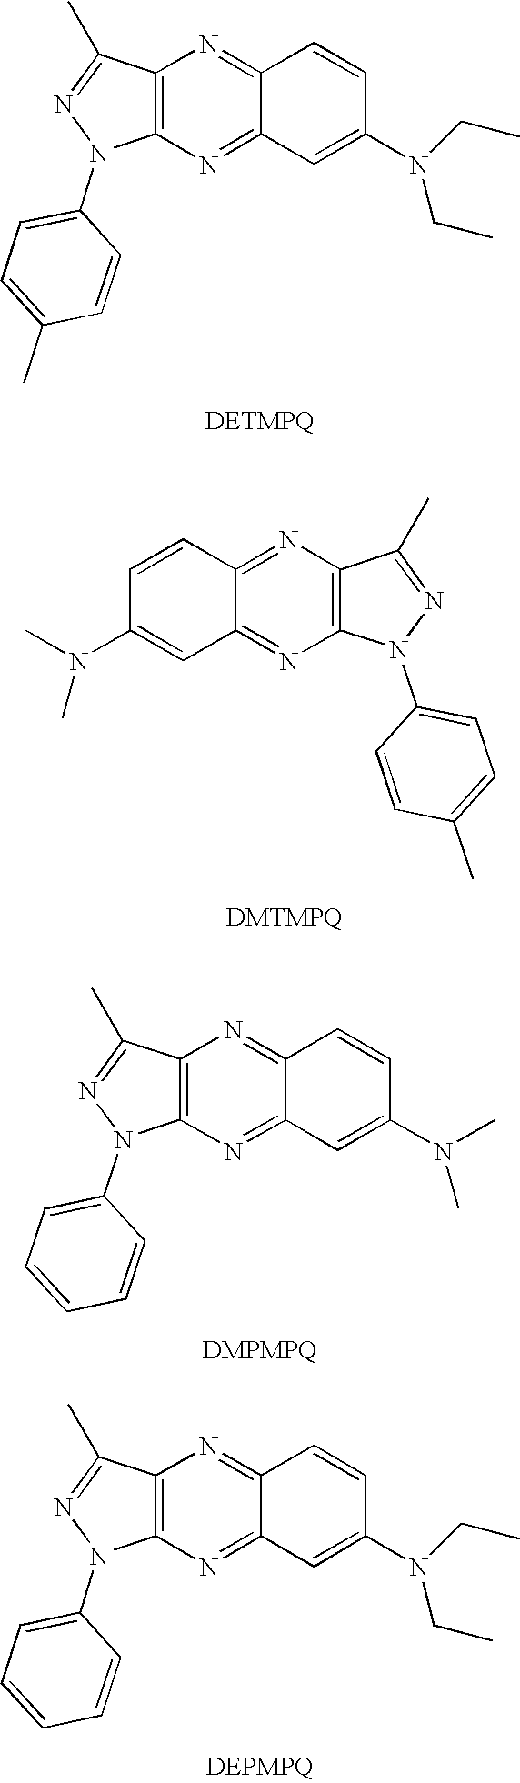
C12=C(N=C3C(=N1)C=CC(N(CC)CC)=C3)N(C1=CC=C(C)C=C1)N=C2C.C12=C(N=C3C(=N1)C=CC(N(C)C)=C3)N(C1=CC=C(C)C=C1)N=C2C.C12=C(N=C3C(=N1)C=CC(N(C)C)=C3)N(C1=CC=CC=C1)N=C2C.C12=C(N=C3C(=N1)C=CC(N(CC)CC)=C3)N(C1=CC=CC=C1)N=C2C
